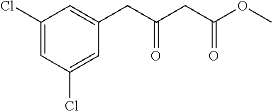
C1(Cl)=CC(Cl)=CC(CC(CC(OC)=O)=O)=C1
